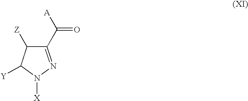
C1(C([A])=O)=NN([X])C([Y])C1[Z]
